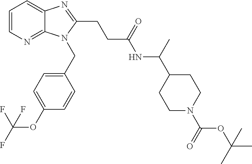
C1=CN=C2C(=C1)N=C(CCC(NC(C1CCN(C(=O)OC(C)(C)C)CC1)C)=O)N2CC1=CC=C(OC(F)(F)F)C=C1
